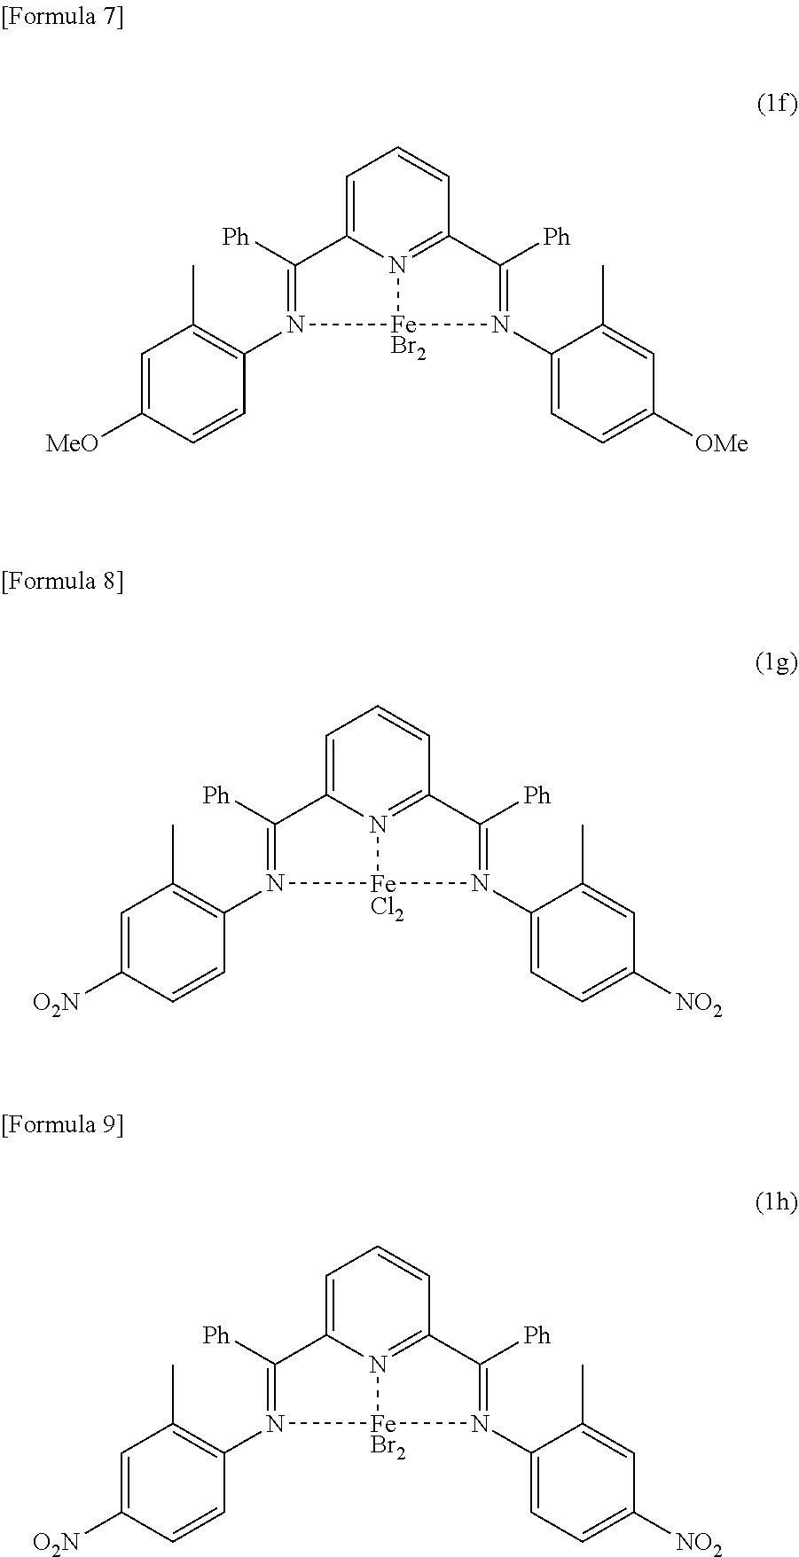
C1=C2N3=C(C=C1)C([Ph])=N(C1=CC=C([OMe])C=C1C)[FeBr2]3N(C1=C(C)C=C([MeO])C=C1)=C2[Ph].C1=C2N3=C(C=C1)C([Ph])=N(C1=CC=C([NO2])C=C1C)[FeCl2]3N(C1=C(C)C=C([O2N])C=C1)=C2[Ph].C1=C2N3=C(C=C1)C([Ph])=N(C1=CC=C([NO2])C=C1C)[FeBr2]3N(C1=C(C)C=C([O2N])C=C1)=C2[Ph]
